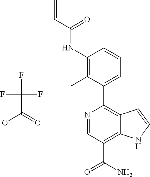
C1(NC(C=C)=O)=C(C)C(C2=C3C(=C(C(N)=O)C=N2)NC=C3)=CC=C1.FC(C(=O)O)(F)F
